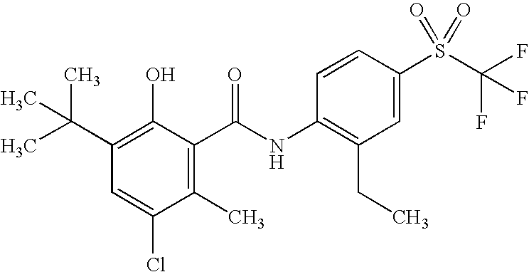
C1=C(Cl)C(C)=C(C(NC2=C(CC)C=C(S(C(F)(F)F)(=O)=O)C=C2)=O)C(O)=C1C(C)(C)C
